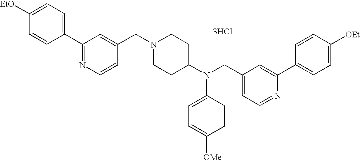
C1=C([EtO])C=CC(C2=NC=CC(CN3CCC(N(CC4=CC=NC(C5=CC=C([OEt])C=C5)=C4)C4=CC=C([OMe])C=C4)CC3)=C2)=C1.[3HCl]
